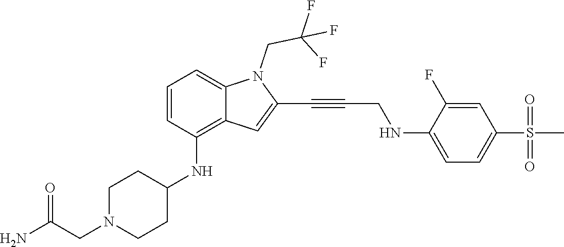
C(C#CC1=CC2=C(NC3CCN(CC(N)=O)CC3)C=CC=C2N1CC(F)(F)F)NC1=CC=C(S(C)(=O)=O)C=C1F
